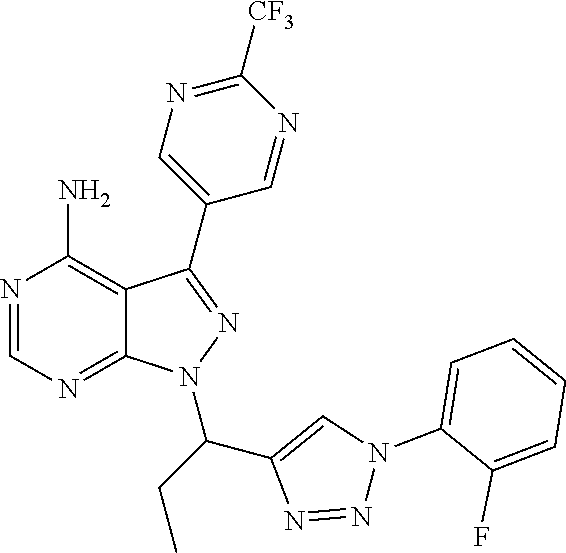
N1=CN=C2C(=C1N)C(C1=CN=C([CF3])N=C1)=NN2C(CC)C1=CN(C2=CC=CC=C2F)N=N1
